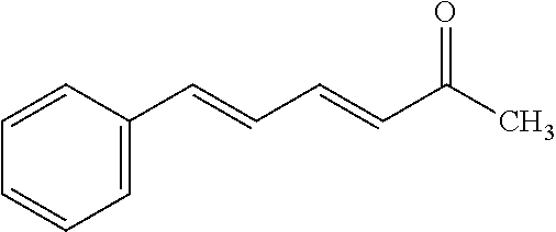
C1=C(C=CC=CC(C)=O)C=CC=C1
